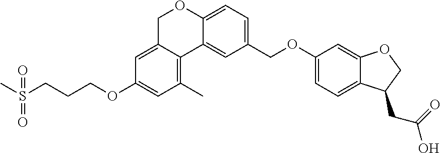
C1=C2C(=C(C)C=C1OCCCS(C)(=O)=O)C1=CC(COC3=CC=C4C(=C3)OCC4CC(O)=O)=CC=C1OC2
